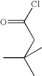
O=C(CC(C)(C)C)Cl
